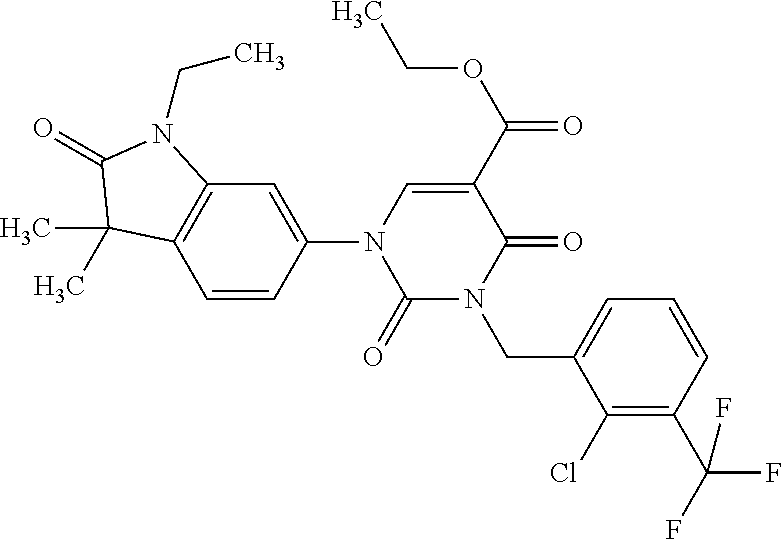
C12=C(C=C(N3C=C(C(OCC)=O)C(=O)N(CC4=CC=CC(C(F)(F)F)=C4Cl)C3=O)C=C1)N(CC)C(=O)C2(C)C
